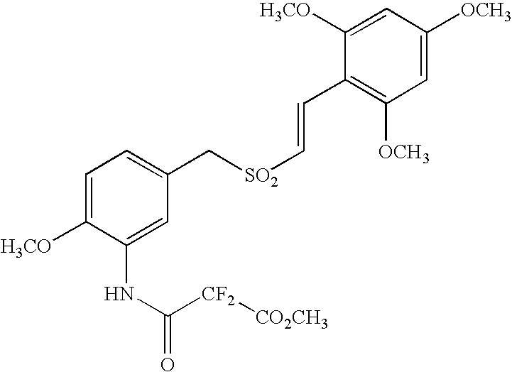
C1=C([H3CO])C(NC(=O)[CF2][CO2CH3])=CC(C[SO2]C=CC2=C([OCH3])C=C([OCH3])C=C2[H3CO])=C1
